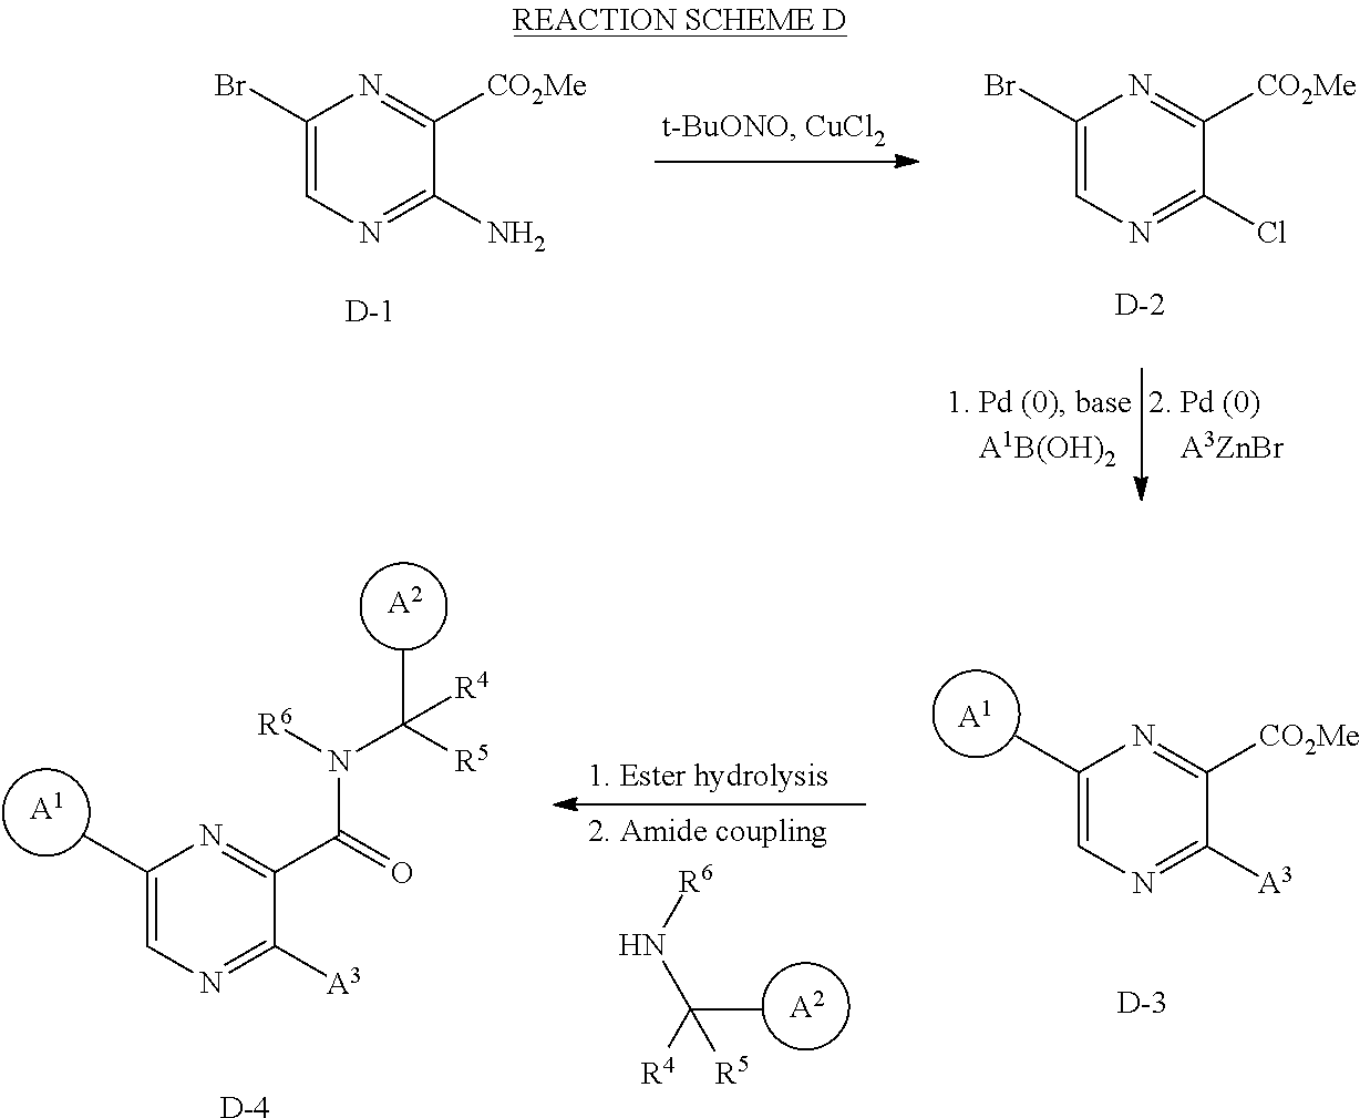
[A1].C1(C)=CN=C([A3])C([CO2Me])=N1.[D].[A2].CC([R4])([R5])N[R6].C1(C)=CN=C([A3])C(C(N([R6])C([R5])([R4])C)=O)=N1.[A1].[A2].[D].C1(Br)=CN=C(Cl)C([CO2Me])=N1.[D].C1(Br)=CN=C(N)C([CO2Me])=N1.[D]
